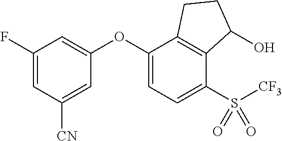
C1(F)=CC([CN])=CC(OC2=CC=C(S([CF3])(=O)=O)C3=C2CCC3O)=C1
